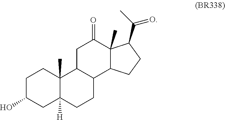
C1C(O)CC2([H])C(C)(C1)C1C(CC2)C2C(C)(C(=O)C1)C(C(C)=O)CC2
